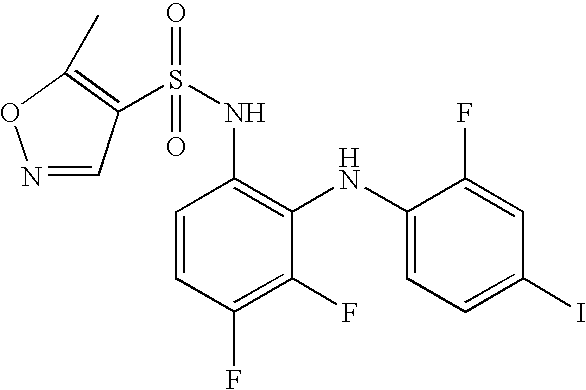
C1=CC(F)=C(F)C(NC2=CC=C(I)C=C2F)=C1NS(=O)(=O)C1=C(C)ON=C1
